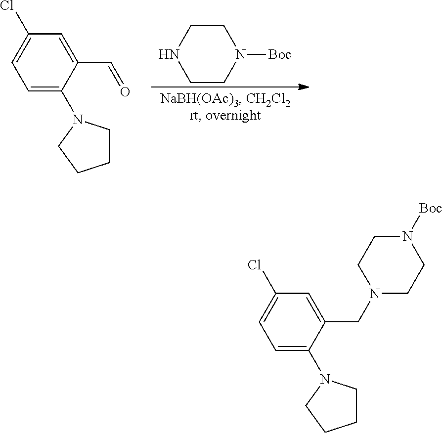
C1CN([Boc])CCN1.C1=C(N2CCCC2)C(C=O)=CC(Cl)=C1.C1=C(N2CCCC2)C(CN2CCN([Boc])CC2)=CC(Cl)=C1
